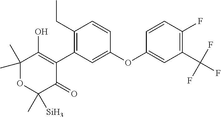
C1(C)(C)OC([Si])(C)C(=O)C(C2=C(CC)C=CC(OC3=CC(C(F)(F)F)=C(F)C=C3)=C2)=C1O
